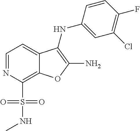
C1=NC(S(=O)(=O)NC)=C2C(=C1)C(NC1=CC(Cl)=C(F)C=C1)=C(N)O2
